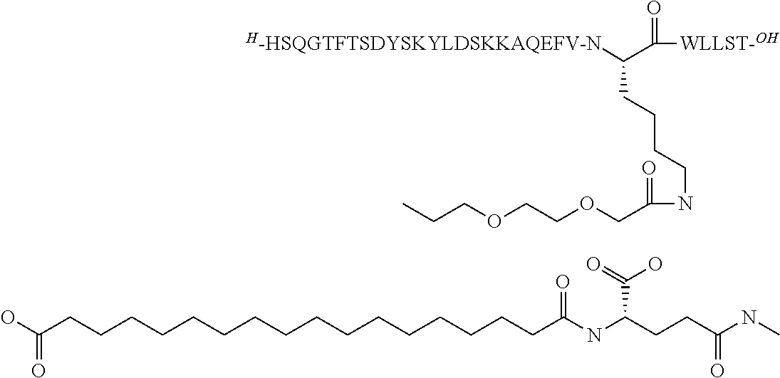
C(CCCCC(O)=O)CCCCCCCCCCCC(NC(CCC(NC)=O)C(=O)O)=O.C(CCNC(=O)COCCOCCC)CC(C(=O)[WLLST-OH])[H-HSQGTFTSDYSKYLDSKKAQEFV-N]
